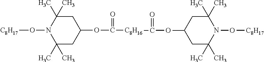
O(N1C(C)(C)CC(OC(=O)[C8H16]C(=O)OC2CC(C)(C)N(O[C8H17])C(C)(C)C2)CC1(C)C)[C8H17]
